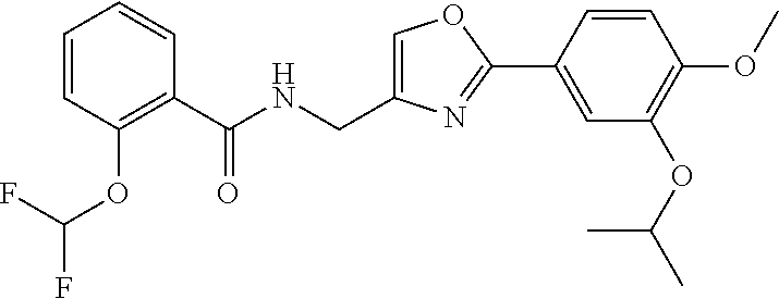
C1=C(CNC(C2=C(OC(F)F)C=CC=C2)=O)N=C(C2=CC(OC(C)C)=C(OC)C=C2)O1
